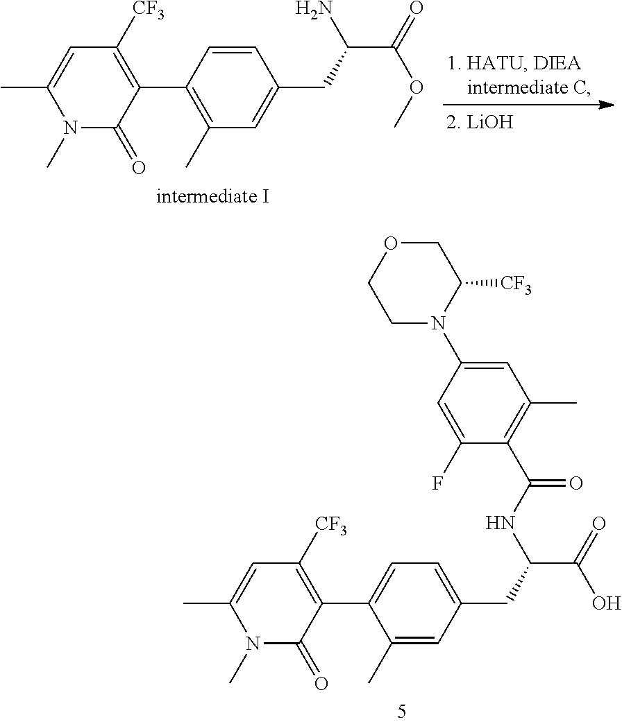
C1(C2=C([CF3])C=C(C)N(C)C2=O)=CC=C(CC(C(=O)O)NC(C2=C(C)C=C(N3C([CF3])COCC3)C=C2F)=O)C=C1C.C1(C2=C([CF3])C=C(C)N(C)C2=O)=C(C)C=C(CC(C(=O)OC)N)C=C1
